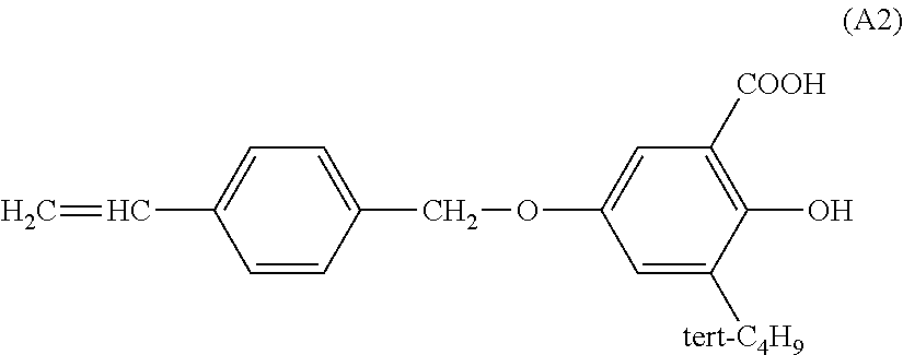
C1=CC(COC2=CC([COOH])=C(O)C([tert-C4H9])=C2)=CC=C1C=C
